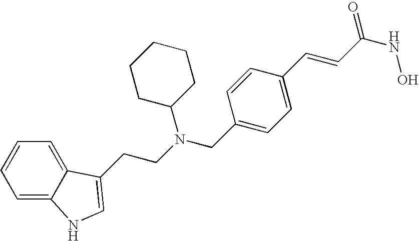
C1=C2C(=CC=C1)C(CCN(CC1=CC=C(C=CC(NO)=O)C=C1)C1CCCCC1)=CN2
